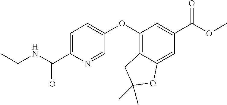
C1=C(C(NCC)=O)N=CC(OC2=C3C(=CC(C(OC)=O)=C2)OC(C)(C)C3)=C1
